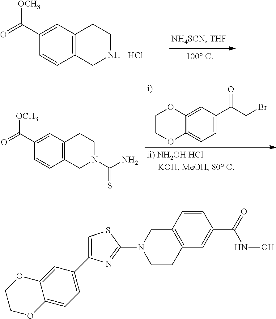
C12=C(C=C(C(=O)[OCH3])C=C1)CCNC2.Cl.C12=C(C=C(C(=O)[OCH3])C=C1)CCN(C(N)=S)C2.C1=C(C(CBr)=O)C=C2C(=C1)OCCO2.C1=C(C2=CC=C3C(=C2)OCCO3)N=C(N2CCC3=C(C2)C=CC(C(=O)NO)=C3)S1
